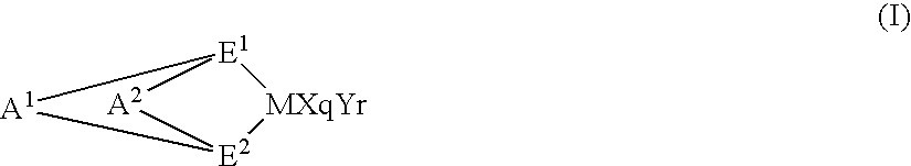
[A2]1[E2]2[MXqYr][E1]1[A1]2
